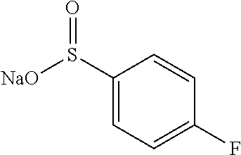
C1(S([NaO])=O)=CC=C(F)C=C1
